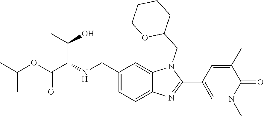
C12=CC(CNC(C(OC(C)C)=O)C(O)C)=CC=C1N=C(C1=CN(C)C(=O)C(C)=C1)N2CC1CCCCO1
